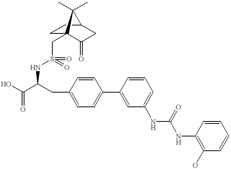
OC(C(CC1=CC=C(C2=CC(NC(NC3=C(O)C=CC=C3)=O)=CC=C2)C=C1)NS(=O)(CC12CCC(CC1=O)C2(C)C)=O)=O
